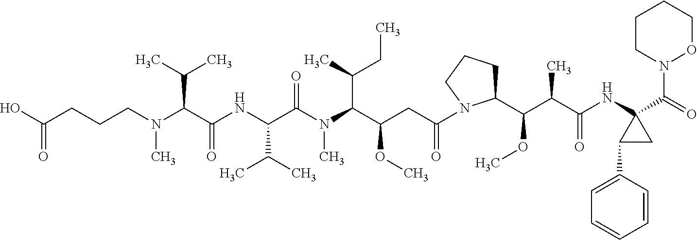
N(C(C(NC(C(N(C(C(CC(=O)N1C(C(C(C(=O)NC2(C(N3OCCCC3)=O)C(C3=CC=CC=C3)C2)C)OC)CCC1)OC)C(CC)C)C)=O)C(C)C)=O)C(C)C)(C)CCCC(O)=O
